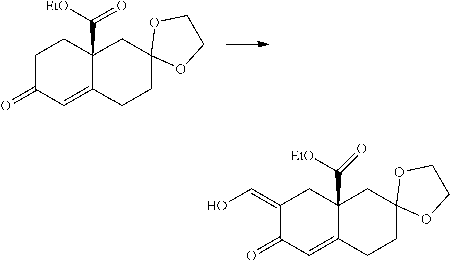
C12(C([EtO])=O)C(=CC(=O)CC1)CCC1(C2)OCCO1.C12(C([EtO])=O)C(=CC(=O)C(=CO)C1)CCC1(C2)OCCO1
